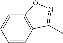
C1=CC2=C(C=C1)ON=C2C
